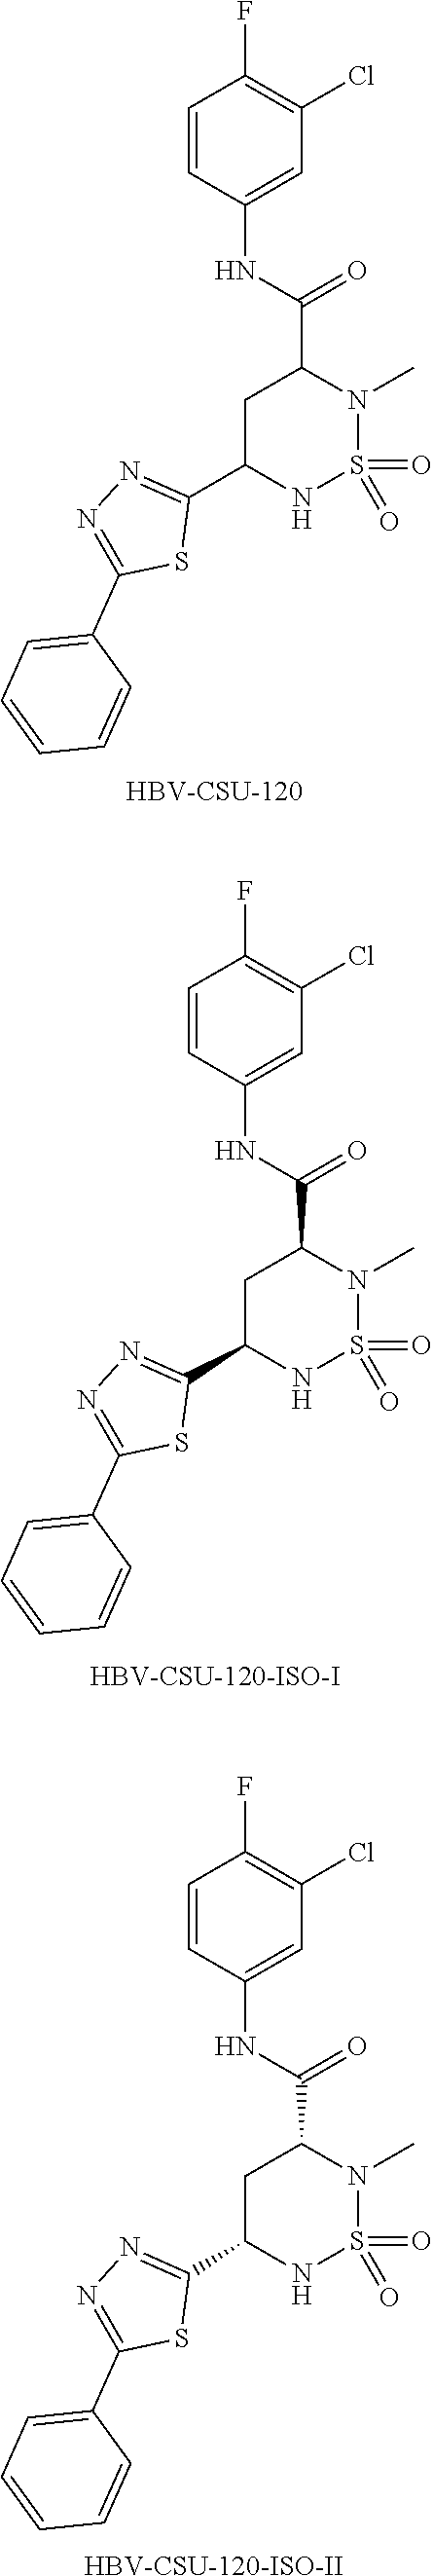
C1(C(NC2=CC(Cl)=C(F)C=C2)=O)CC(C2=NN=C(C3=CC=CC=C3)S2)NS(=O)(=O)N1C.[HBV-CSU-120].C1(C(NC2=CC(Cl)=C(F)C=C2)=O)CC(C2=NN=C(C3=CC=CC=C3)S2)NS(=O)(=O)N1C.C1(C(NC2=CC(Cl)=C(F)C=C2)=O)CC(C2=NN=C(C3=CC=CC=C3)S2)NS(=O)(=O)N1C.[HBV-CSU-120-ISO-II]
